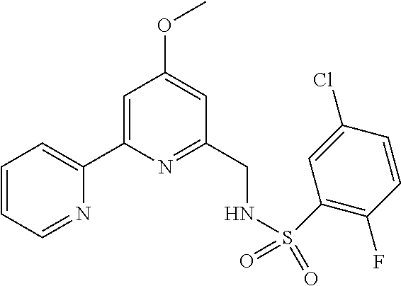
C1=CC=NC(C2=CC(OC)=CC(CNS(C3=C(F)C=CC(Cl)=C3)(=O)=O)=N2)=C1
